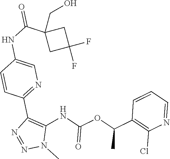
C1=CC=NC(Cl)=C1C(OC(NC1=C(C2=NC=C(NC(C3(CO)CC(F)(F)C3)=O)C=C2)N=NN1C)=O)C
